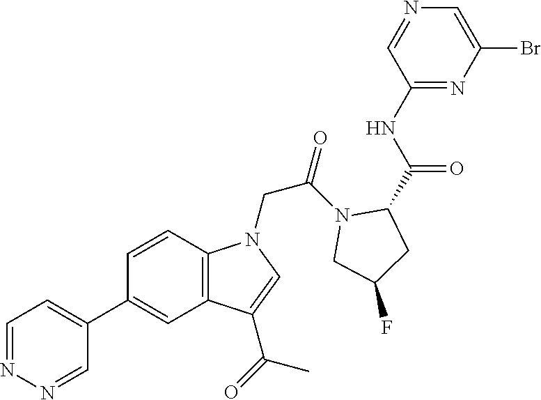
C1=NN=CC(C2=CC3=C(C=C2)N(CC(=O)N2C(C(NC4=NC(Br)=CN=C4)=O)CC(F)C2)C=C3C(=O)C)=C1
